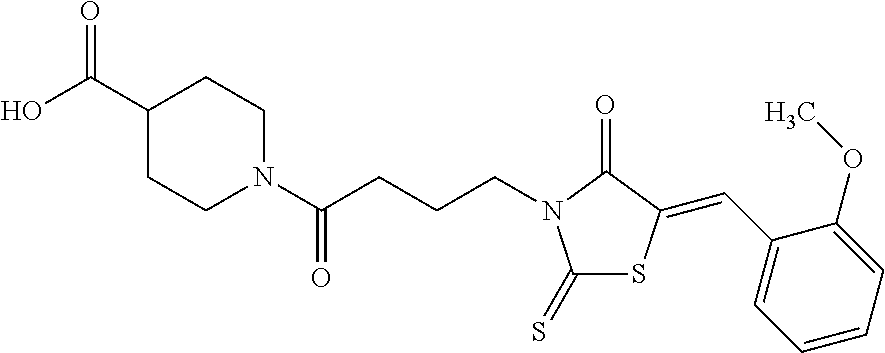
OC(C1CCN(C(CCCN2C(=S)SC(=CC3=CC=CC=C3OC)C2=O)=O)CC1)=O
